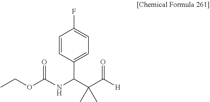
C1(F)=CC=C(C(C(C([H])=O)(C)C)NC(OCC)=O)C=C1
